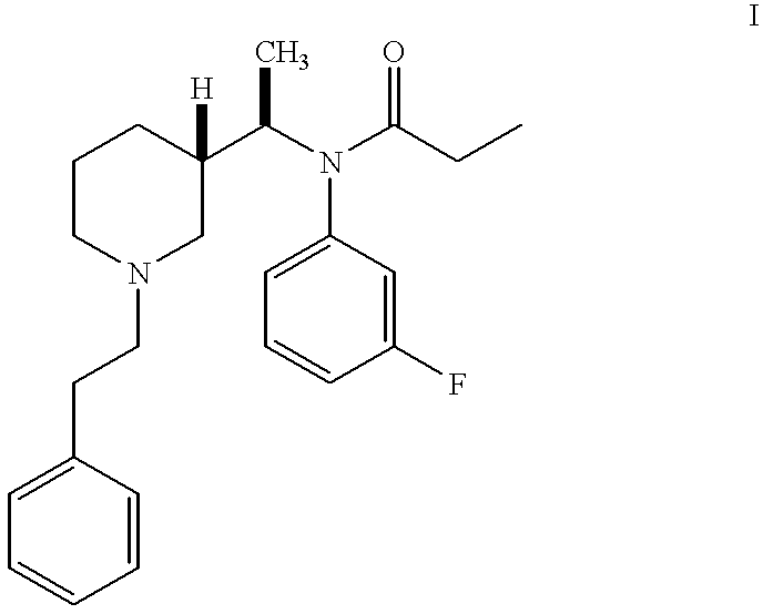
C1=CC(CCN2CC(C(N(C(CC)=O)C3=CC=CC(F)=C3)C)([H])CCC2)=CC=C1
